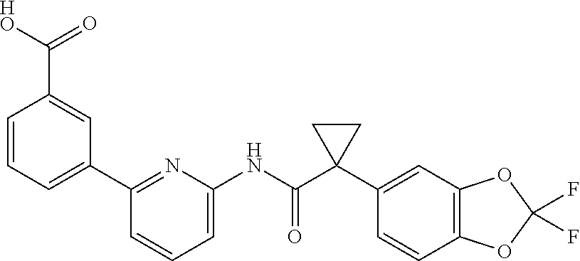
C1=CC=C(C2=NC(NC(C3(C4=CC5=C(C=C4)OC(F)(F)O5)CC3)=O)=CC=C2)C=C1C([HO])=O
